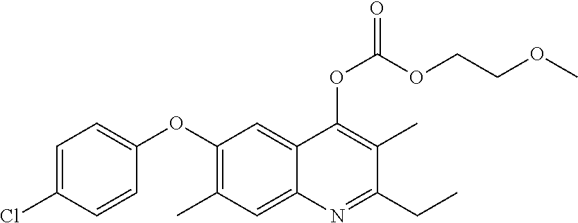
C1=C(Cl)C=CC(OC2=C(C)C=C3C(=C2)C(OC(OCCOC)=O)=C(C)C(CC)=N3)=C1
